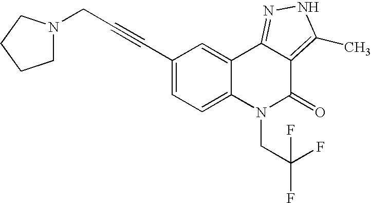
C(#CCN1CCCC1)C1=CC=C2C(=C1)C1=NNC(C)=C1C(=O)N2CC(F)(F)F
